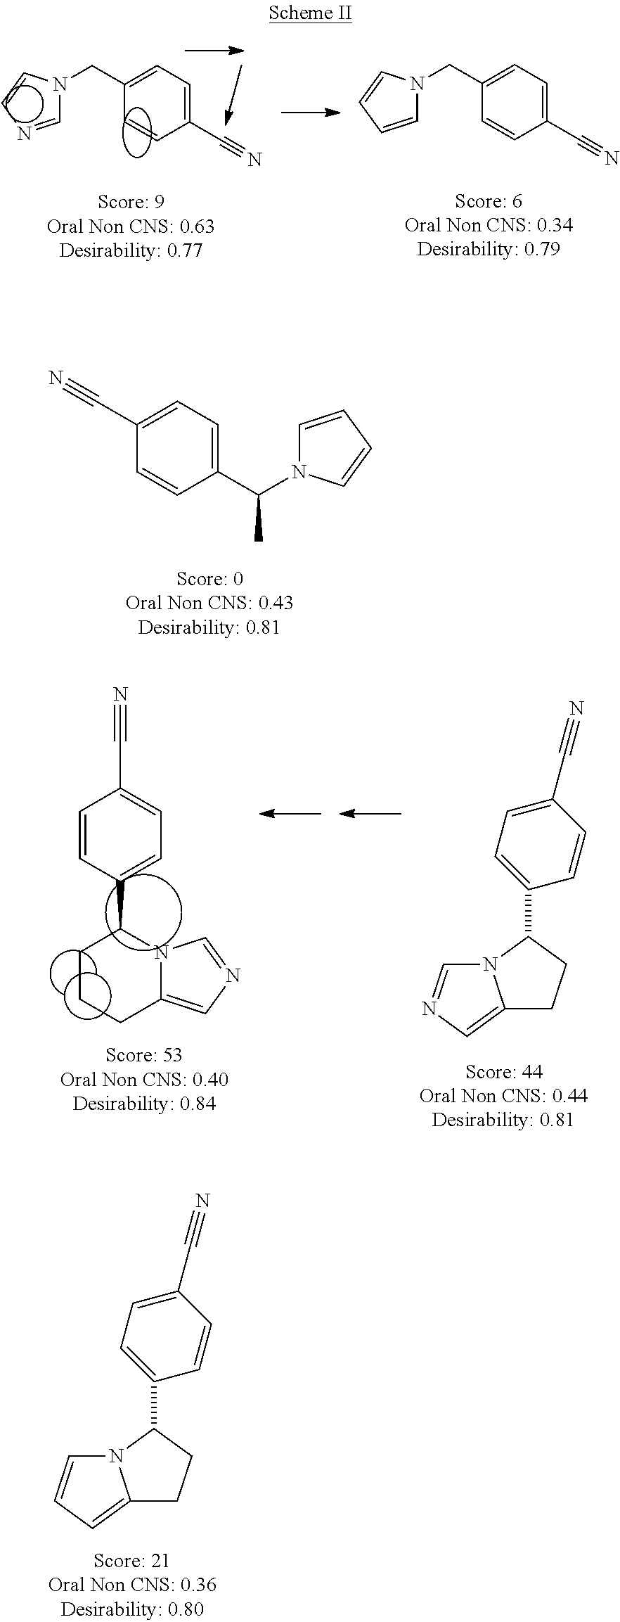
C1(C#N)=CC=C(Cn2c~NC=c2)C=C1.C1(C#N)=CC=C(CN2C=CC=C2)C=C1.C1(C(N2C=CC=C2)C)=CC=C(C#N)C=C1.C1C2=CN=CN2C(C2=CC=C(C#N)C=C2)CC1.C12=CN=CN1C(C1=CC=C(C#N)C=C1)CC2.C12=CC=CN1C(C1=CC=C(C#N)C=C1)CC2
